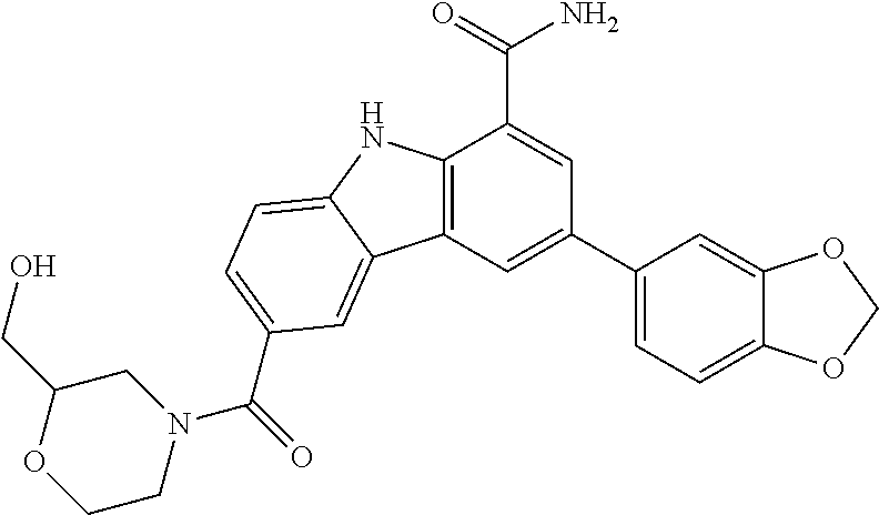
C12=C(C=C(C3=CC=C4C(=C3)OCO4)C=C1C(=O)N)C1=CC(C(=O)N3CC(CO)OCC3)=CC=C1N2
